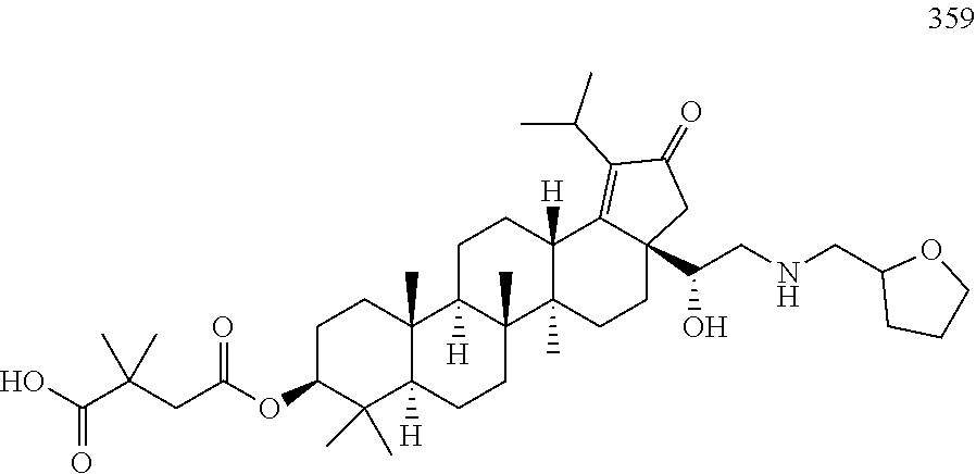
C1C(OC(CC(C(O)=O)(C)C)=O)C(C)(C)C2([H])C(C)(C1)C1([H])C(C)(CC2)C2(C)C([H])(CC1)C1=C(C(C)C)C(=O)CC1(C(CNCC1CCCO1)O)CC2
